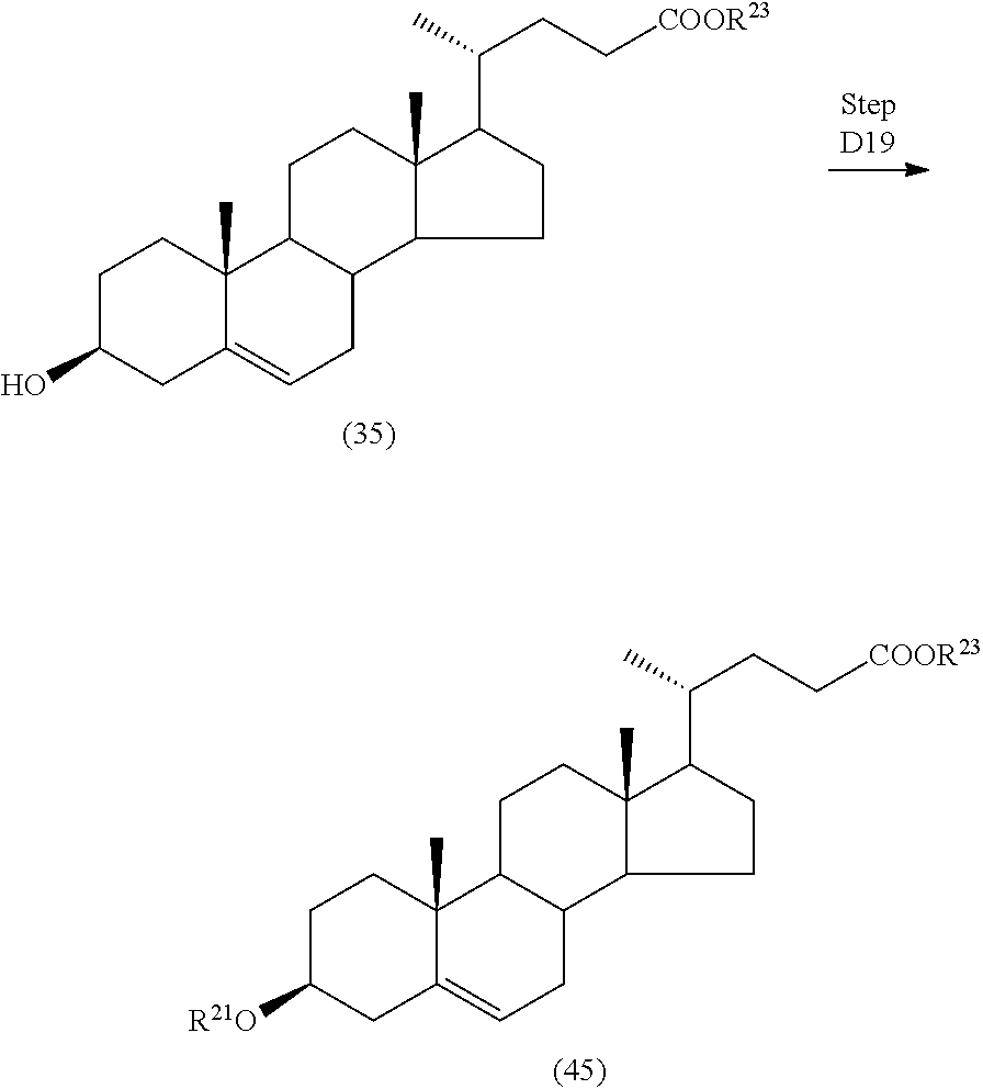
C1C(O)CC2=CCC3C(C2(C)C1)CCC1(C)C3CCC1C(C)CC[COOR23].C1C([R21O])CC2=CCC3C(C2(C)C1)CCC1(C)C3CCC1C(C)CC[COOR23]
